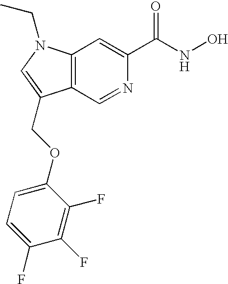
C12=C(N(CC)C=C1COC1=CC=C(F)C(F)=C1F)C=C(C(NO)=O)N=C2
